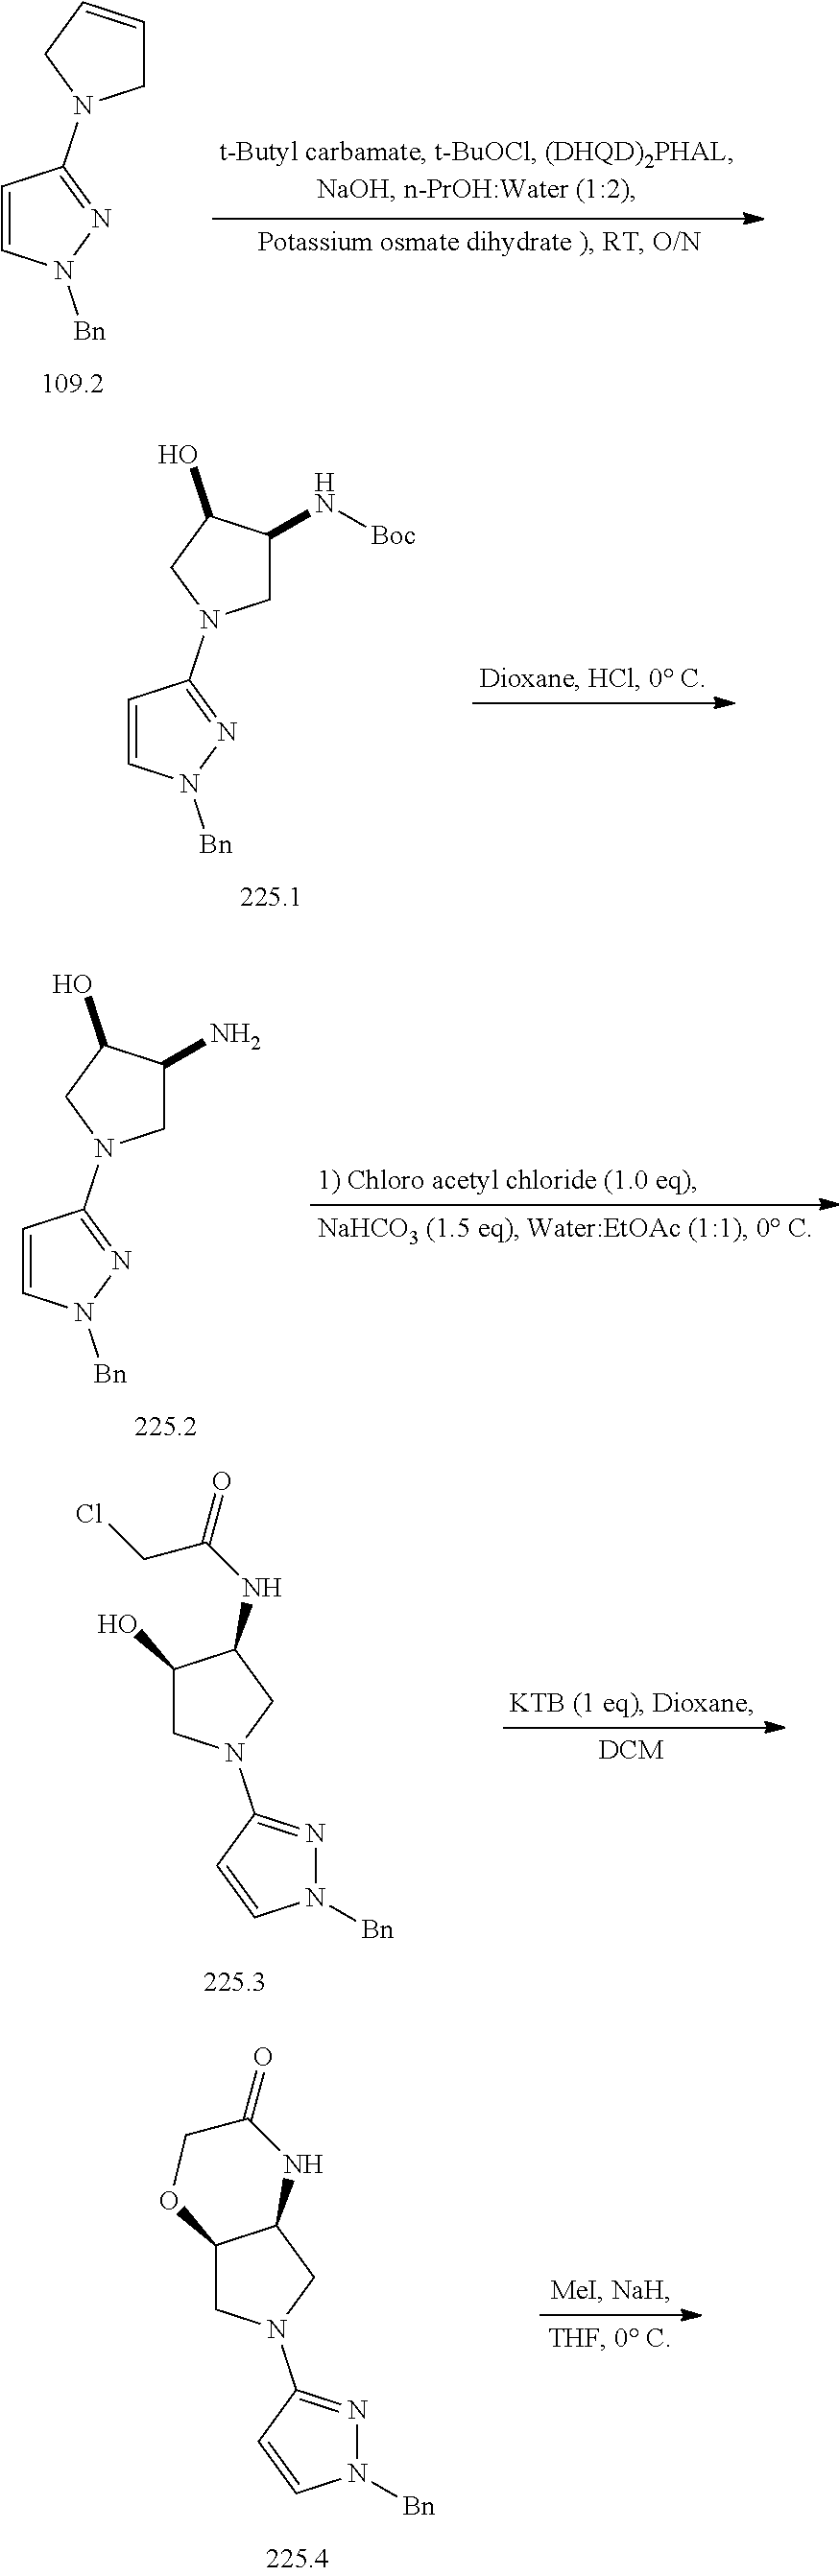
C1=CN([Bn])N=C1N1CC=CC1.C1=CN([Bn])N=C1N1CC(N[Boc])C(O)C1.C1=CN([Bn])N=C1N1CC(N)C(O)C1.N1([Bn])N=C(N2CC(NC(CCl)=O)C(O)C2)C=C1.N1([Bn])N=C(N2CC3C(C2)OCC(=O)N3)C=C1
